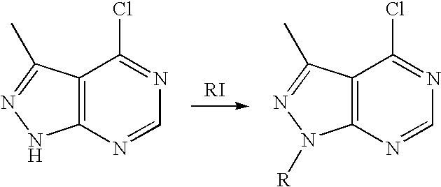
C12=C(C(C)=NN1[R])C(Cl)=NC=N2.C12=C(C(C)=NN1)C(Cl)=NC=N2.[RI]
